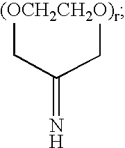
C1[(OCH2CH2O)r]CC1=N
